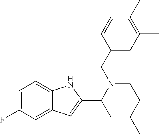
C1=C(F)C=C2C(=C1)NC(C1CC(C)CCN1CC1=CC(C)=C(C)C=C1)=C2
